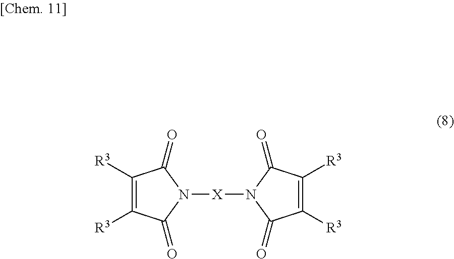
C1([R3])=C([R3])C(=O)N([X]N2C(=O)C([R3])=C([R3])C2=O)C1=O
